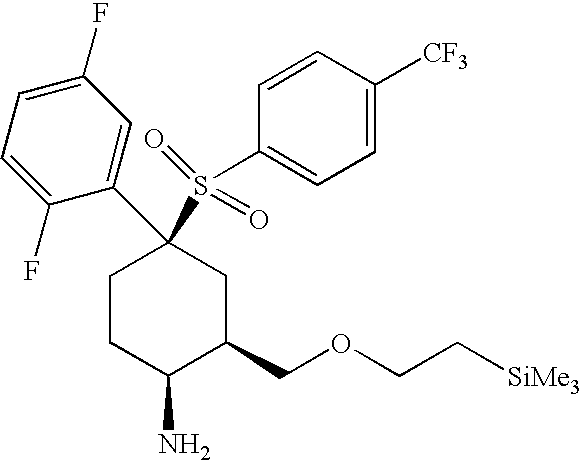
C1CC(N)C(COCC[SiMe3])CC1(C1=CC(F)=CC=C1F)S(C1=CC=C([CF3])C=C1)(=O)=O
